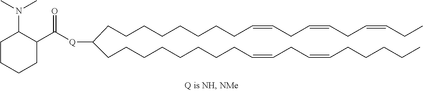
C(CCCCCCCCC(CCCCCCCCC=CCC=CCCCCC)[Q]C(C1CCCCC1N(C)C)=O)=CCC=CCC=CCC
